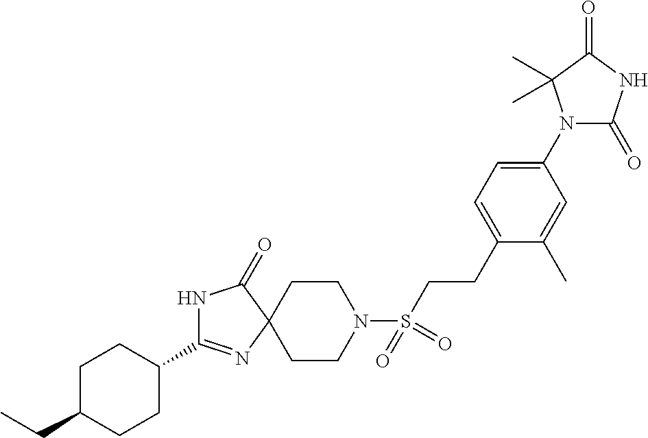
N1C(C2CCC(CC)CC2)=NC2(C1=O)CCN(S(CCC1=CC=C(N3C(=O)NC(=O)C3(C)C)C=C1C)(=O)=O)CC2
